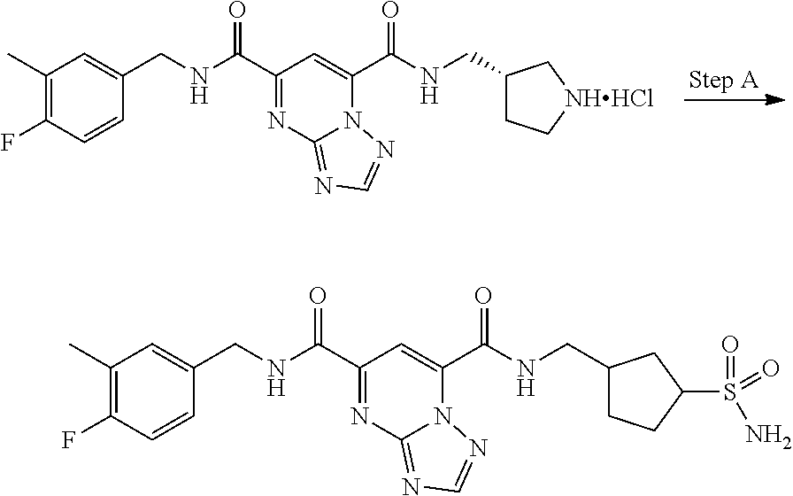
C1(C)=C(F)C=CC(CNC(C2=NC3=NC=NN3C(C(NCC3CC[NHHCl]C3)=O)=C2)=O)=C1.C1(C)=C(F)C=CC(CNC(C2=NC3=NC=NN3C(C(NCC3CCC(S(N)(=O)=O)C3)=O)=C2)=O)=C1
